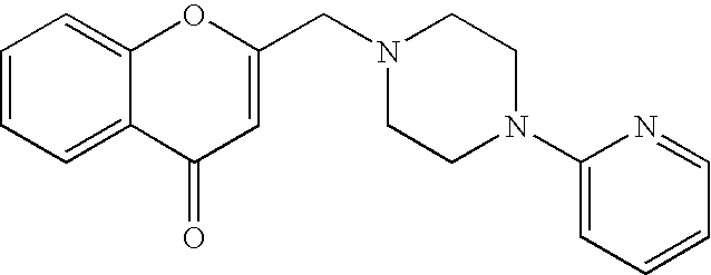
C1=CC=C2C(=C1)OC(CN1CCN(C3=CC=CC=N3)CC1)=CC2=O
